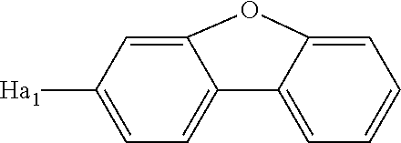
C1=C([Ha1])C=C2C(=C1)C1=CC=CC=C1O2
